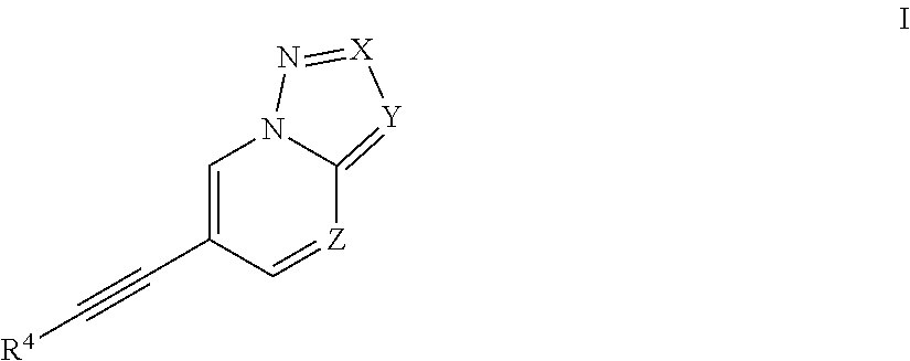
C1=C(C#C[R4])C=[Z]C2=[Y][X]=NN12
